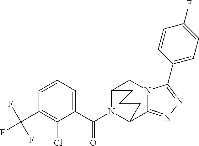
C12N(C(C3=CC=CC(C(F)(F)F)=C3Cl)=O)C(C3=NN=C(C4=CC=C(F)C=C4)N3C1)CCC2
